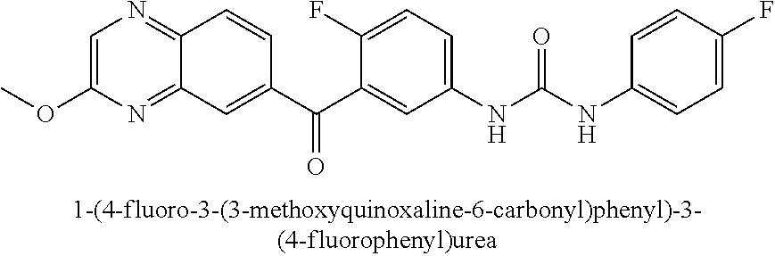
C1(F)=CC=C(NC(NC2=CC=C(F)C(C(C3=CC4=NC(OC)=CN=C4C=C3)=O)=C2)=O)C=C1
